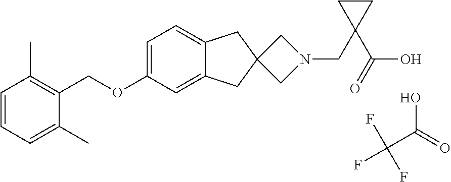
C1=CC=C(C)C(COC2=CC=C3C(=C2)CC2(C3)CN(CC3(C(O)=O)CC3)C2)=C1C.OC(C(F)(F)F)=O
